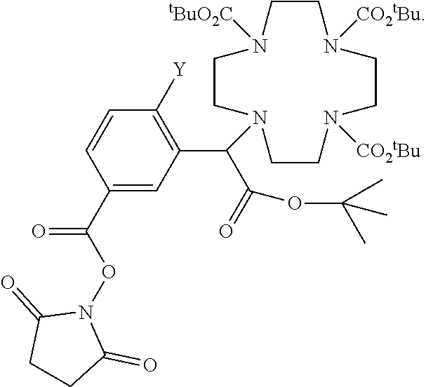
[Y]C1=C(C(C(=O)OC(C)(C)C)N2CCN([tBuO2C])CCN([CO2tBu])CCN([CO2tBu])CC2)C=C(C(=O)ON2C(=O)CCC2=O)C=C1
